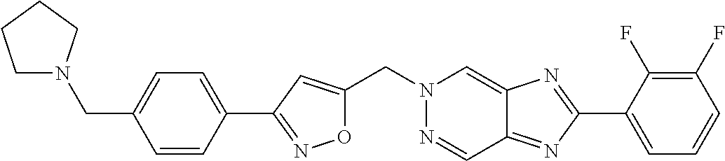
C(N1N=CC2=NC(C3=CC=CC(F)=C3F)=NC2=C1)C1=CC(C2=CC=C(CN3CCCC3)C=C2)=NO1
